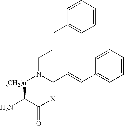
NC(C([X])=O)[(CH2)n]N(CC=CC1=CC=CC=C1)CC=CC1=CC=CC=C1
